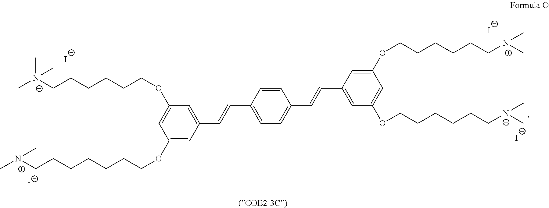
[I-].[I-].[I-].[I-].C(=CC1=CC(OCCCCCC[N+](C)(C)C)=CC(OCCCCCC[N+](C)(C)C)=C1)C1=CC=C(C=CC2=CC(OCCCCCC[N+](C)(C)C)=CC(OCCCCCCC[N+](C)(C)C)=C2)C=C1
